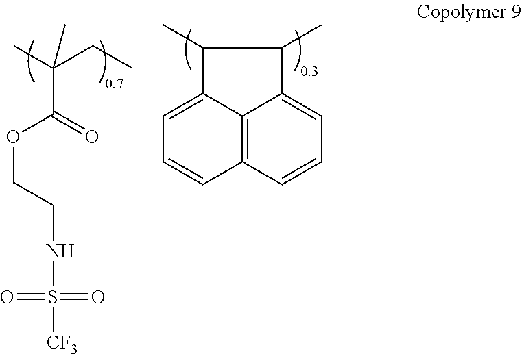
O(CCNS([CF3])(=O)=O)C(=O)C(C)(CC)C.C1=C2C3=C(C=C1)C=CC=C3C(C)C2C
